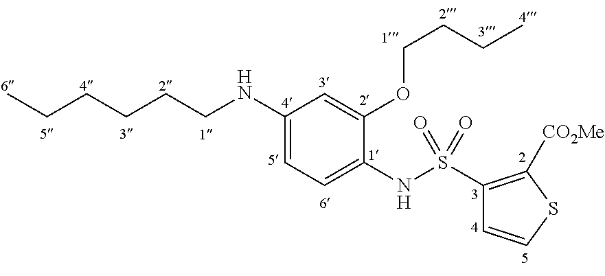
C1(NCCCCCC)=CC=C(NS(C2=C([CO2Me])SC=C2)(=O)=O)C(OCCCC)=C1
